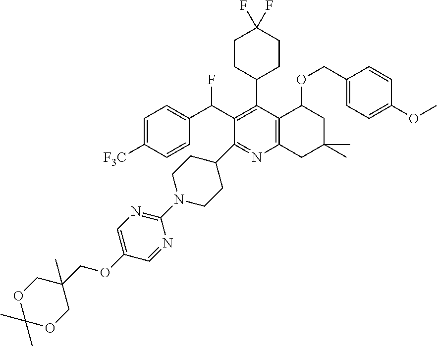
C1(N2CCC(C3=NC4=C(C(C5CCC(F)(F)CC5)=C3C(C3=CC=C([F3C])C=C3)F)C(OCC3=CC=C(OC)C=C3)CC(C)(C)C4)CC2)=NC=C(OCC2(C)COC(C)(C)OC2)C=N1
